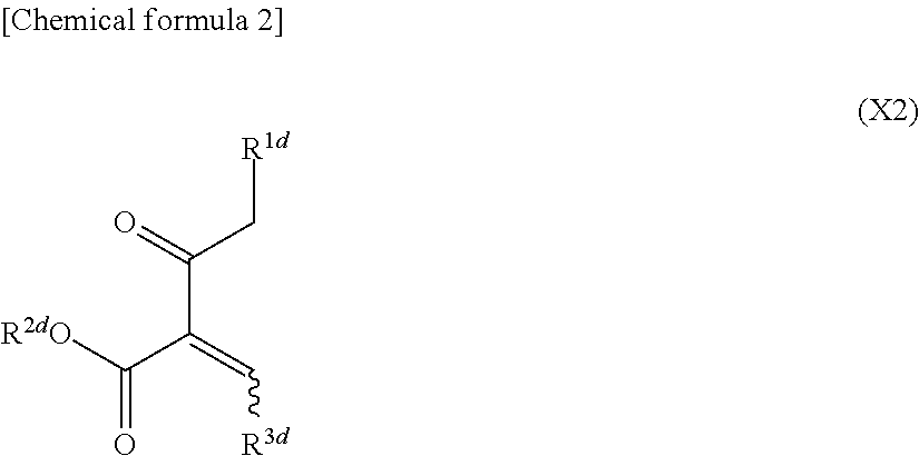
[R1d]CC(C(C(=O)[R2dO])=C[R3d])=O
